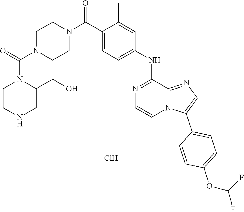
C1(C(N2CCN(C(=O)N3CCNCC3CO)CC2)=O)=CC=C(NC2=NC=CN3C2=NC=C3C2=CC=C(OC(F)F)C=C2)C=C1C.Cl
